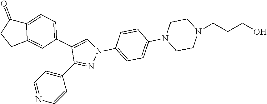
C1(C2=NN(C3=CC=C(N4CCN(CCCO)CC4)C=C3)C=C2C2=CC=C3C(=C2)CCC3=O)=CC=NC=C1
